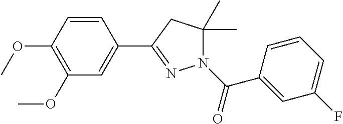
C1=CC(OC)=C(OC)C=C1C1=NN(C(=O)C2=CC(F)=CC=C2)C(C)(C)C1
